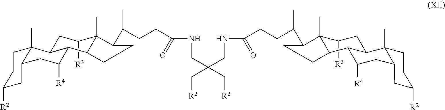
C1([R3])C2(C)C(C(CCC(NCC(CNC(CCC(C3C4(C)C([R3])CC5C6(C)CCC([R2])CC6CC([R4])C5C4CC3)C)=O)(C[R2])C[R2])=O)C)CCC2C2C([R4])CC3C(C)(C2C1)CCC([R2])C3
